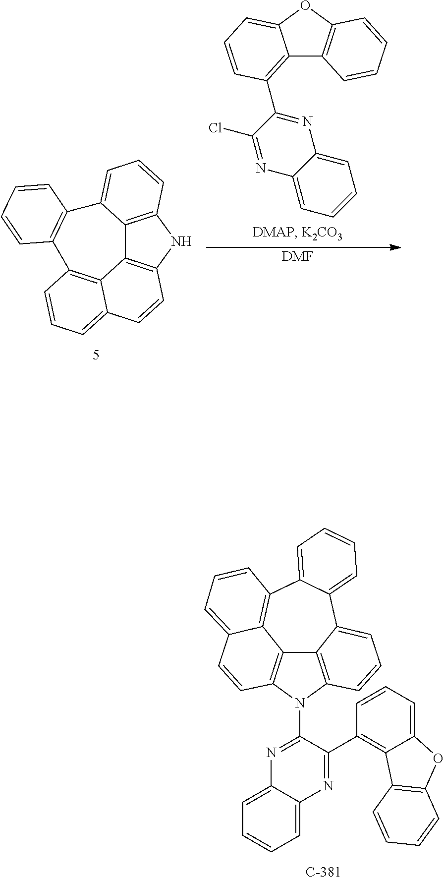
C12=C(C3=NC4=CC=CC=C4N=C3Cl)C=CC=C1OC1=C2C=CC=C1.[DMF].C12=C3NC4=C1C1=C(C=CC=C1C=C4)C1=C(C2=CC=C3)C=CC=C1.C12=CC=CC=C1N=C(N1C3=C4C5=C1C=CC1=CC=CC(=C51)C1=CC=CC=C1C4=CC=C3)C(C1=C3C(=CC=C1)OC1=C3C=CC=C1)=N2
